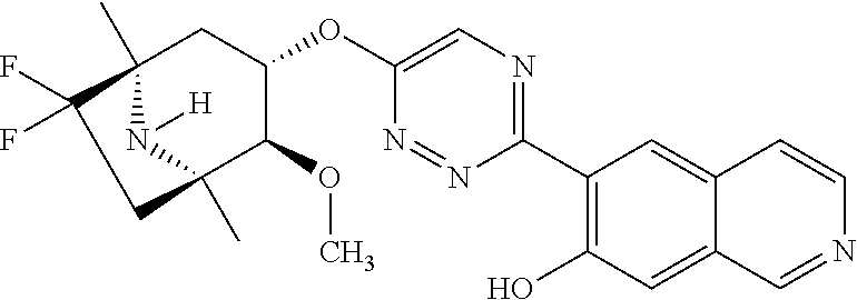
C1(C2=C(O)C=C3C(=C2)C=CN=C3)=NC=C(OC2CC3(C)N([H])C(C)(C2OC)CC3(F)F)N=N1
